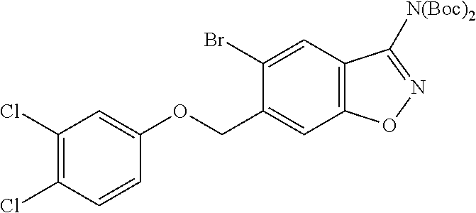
C1(Cl)=C(Cl)C=CC(OCC2=CC3=C(C=C2Br)C([N(Boc)2])=NO3)=C1
